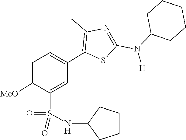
O=S(NC1CCCC1)(=O)C1=CC(C2=C(C)N=C(N(C3CCCCC3)[H])S2)=CC=C1[MeO]
